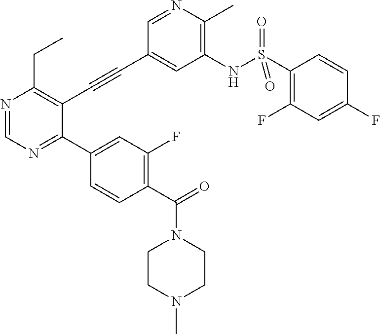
N1=CN=C(C2=CC(F)=C(C(=O)N3CCN(C)CC3)C=C2)C(C#CC2=CC(NS(C3=C(F)C=C(F)C=C3)(=O)=O)=C(C)N=C2)=C1CC
